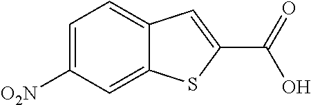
C1=C([O2N])C=C2C(=C1)C=C(C(=O)O)S2
